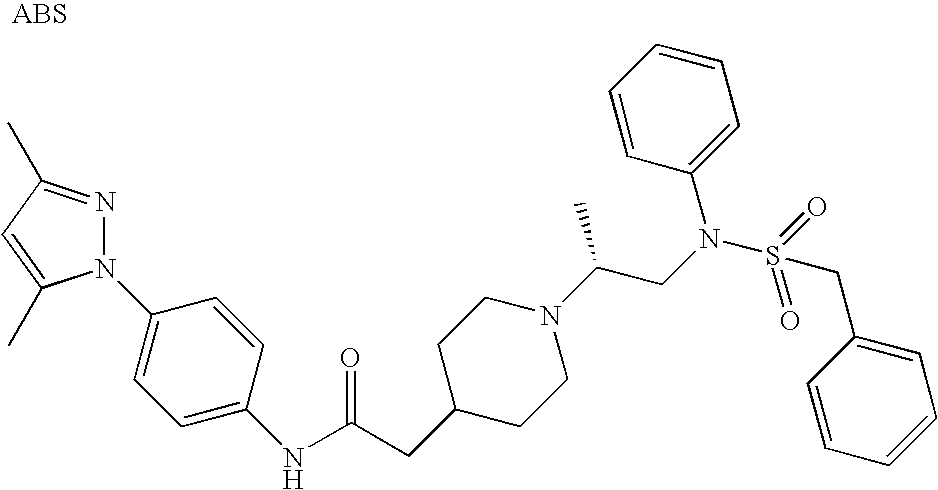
N1(C2=CC=C(NC(CC3CCN(C(C)CN(S(=O)(=O)CC4=CC=CC=C4)C4=CC=CC=C4)CC3)=O)C=C2)N=C(C)C=C1C
